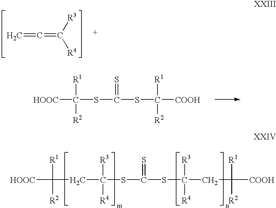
C(SC(SC(CC([COOH])([R1])[R2])([R3])[R4])=S)(CC([COOH])([R1])[R2])([R3])[R4].C(=C([R3])[R4])=C.C(SC(SC([COOH])([R1])[R2])=S)([COOH])([R1])[R2]
